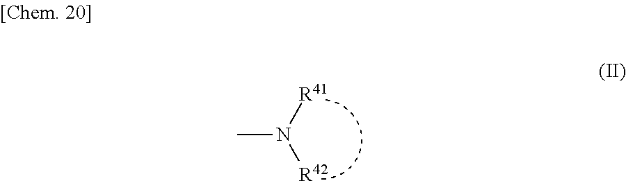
CN([R42])[R41]
